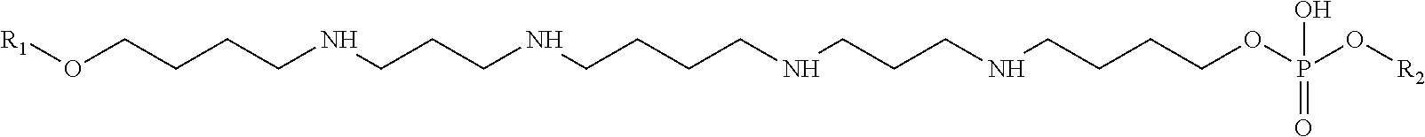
[R1]OCCCCNCCCNCCCCNCCCNCCCCOP(O[R2])(=O)O
